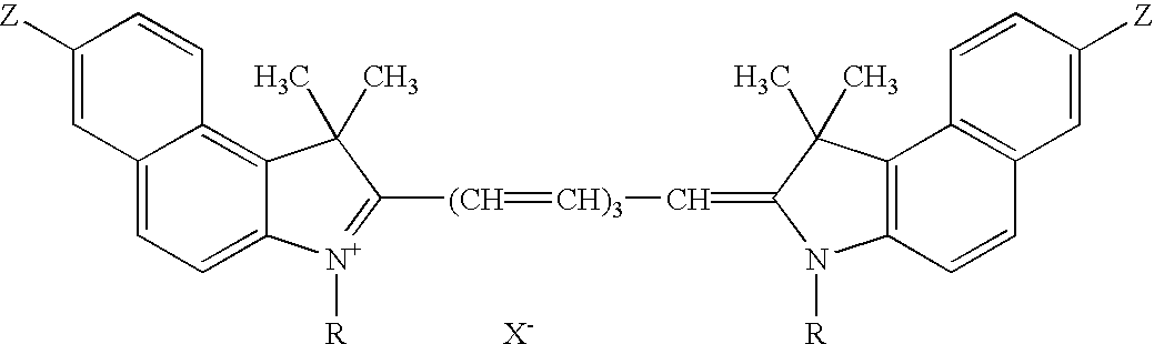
C12=CC=C3C(=C1C=CC([Z])=C2)C(C)(C)C([(CH]=[CH)3]C=C1N([R])C2=C(C4=C(C=C2)C=C([Z])C=C4)C1(C)C)=[N+]3[R].[X-]
